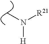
CN([R21])[H]
